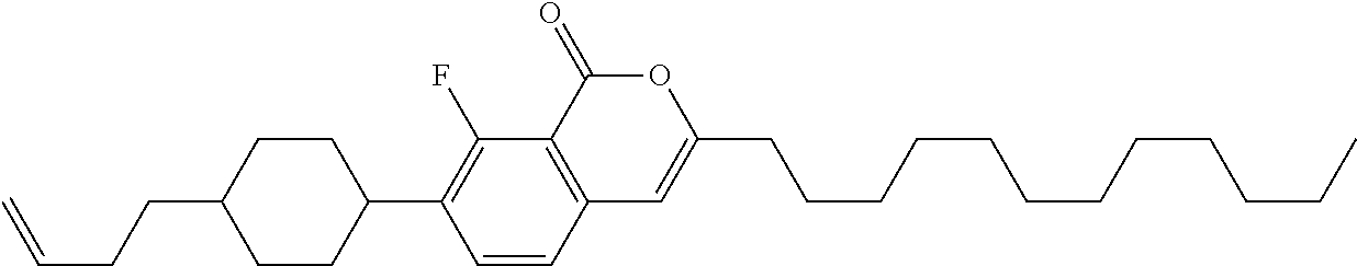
C12=C(C(=O)OC(CCCCCCCCCCCC)=C1)C(F)=C(C1CCC(CCC=C)CC1)C=C2
